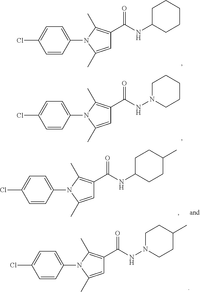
C1(N2C(C)=CC(C(NC3CCCCC3)=O)=C2C)=CC=C(Cl)C=C1.C1(N2C(C)=CC(C(NN3CCCCC3)=O)=C2C)=CC=C(Cl)C=C1.C1(N2C(C)=CC(C(NN3CCC(C)CC3)=O)=C2C)=CC=C(Cl)C=C1.C1(N2C(C)=CC(C(NC3CCC(C)CC3)=O)=C2C)=CC=C(Cl)C=C1
